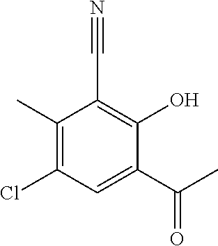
C1(C)=C(Cl)C=C(C(C)=O)C(O)=C1C#N
